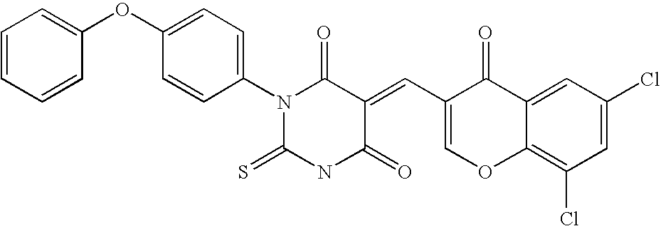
O=C1C(=CC2=COC3=C(Cl)C=C(Cl)C=C3C2=O)C(=O)N(C2=CC=C(OC3=CC=CC=C3)C=C2)C(=S)N1
